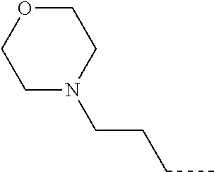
C1N(CCCC)CCOC1
